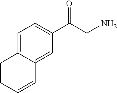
C1=C2C(=CC(C(CN)=O)=C1)C=CC=C2
